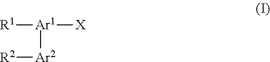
[R1][Ar1]([X])[Ar2][R2]
